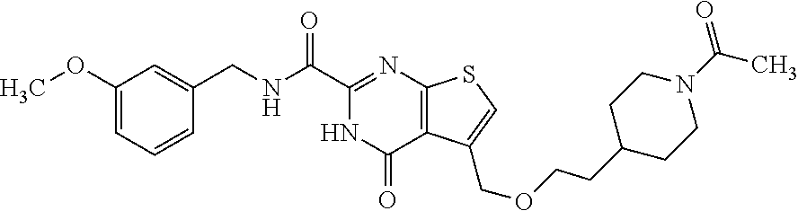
COC1=CC=CC(CNC(C2=NC3=C(C(=O)N2)C(COCCC2CCN(C(C)=O)CC2)=CS3)=O)=C1
